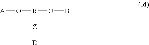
[A]O[R](OB)[Z][D]
